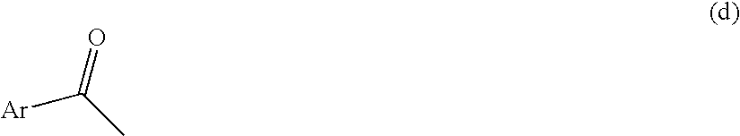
O=C(C)[Ar]
